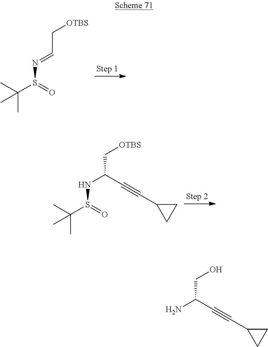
CC(S(=O)N=CC[OTBS])(C)C.CC(S(=O)NC(C[OTBS])C#CC1CC1)(C)C.NC(CO)C#CC1CC1
